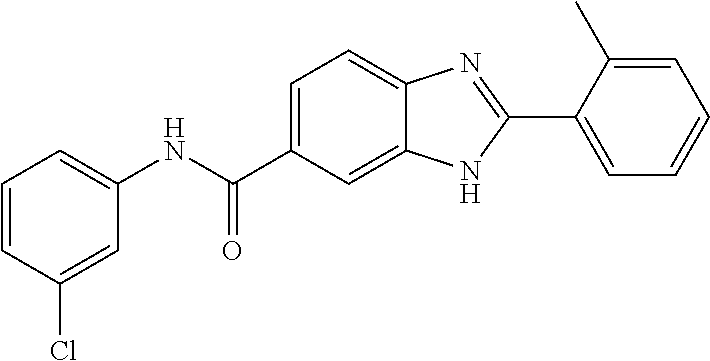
C1=CC(Cl)=CC(NC(C2=CC=C3C(=C2)NC(C2=CC=CC=C2C)=N3)=O)=C1
